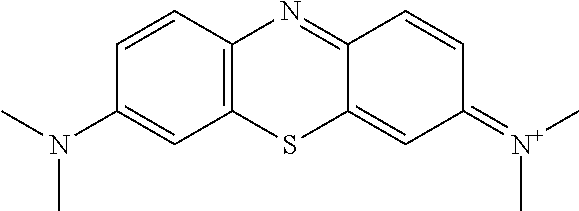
C1=CC2=C(C=C1N(C)C)SC1=CC(=[N+](C)C)C=CC1=N2
